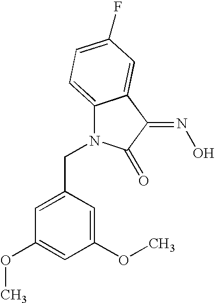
C1(CN2C3=CC=C(F)C=C3C(=NO)C2=O)=CC(OC)=CC(OC)=C1
